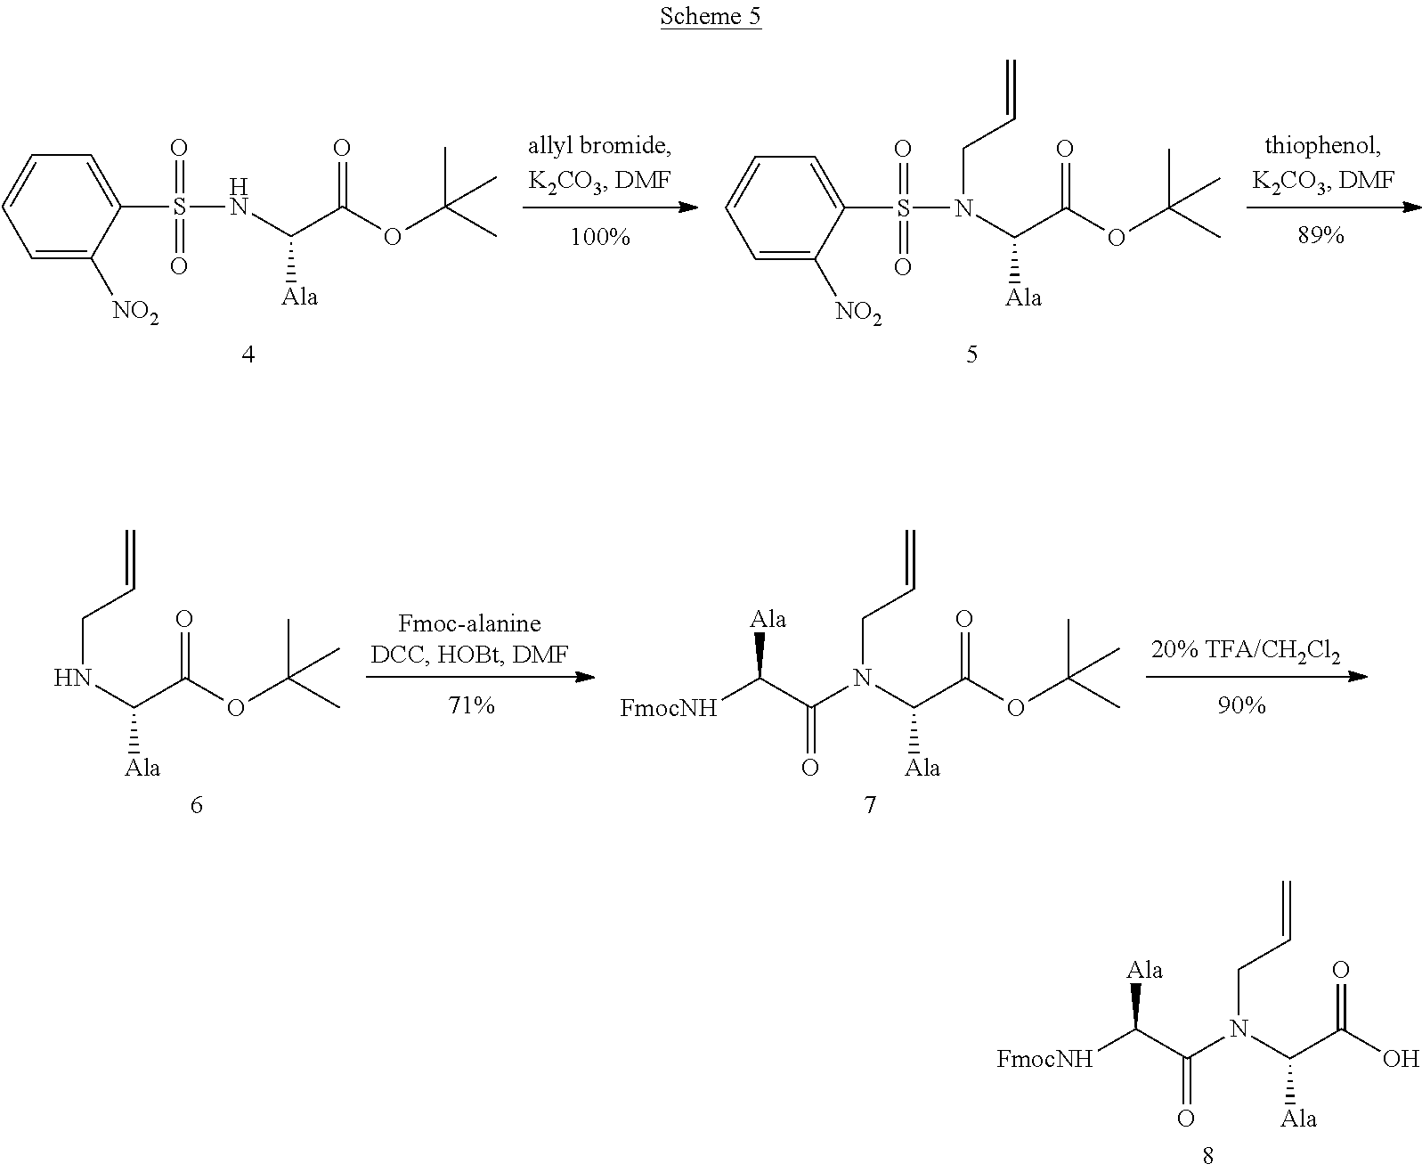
C(C(O)=O)([Ala])N(CC=C)C(C([FmocNH])[Ala])=O.C1=CC=C([NO2])C(S(NC(C(OC(C)(C)C)=O)[Ala])(=O)=O)=C1.C1=CC=C([NO2])C(S(N(C(C(OC(C)(C)C)=O)[Ala])CC=C)(=O)=O)=C1.C(C(OC(C)(C)C)=O)([Ala])NCC=C.C(C(OC(C)(C)C)=O)([Ala])N(CC=C)C(C([FmocNH])[Ala])=O
